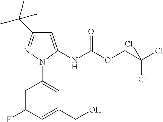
C1=C(NC(OCC(Cl)(Cl)Cl)=O)N(C2=CC(CO)=CC(F)=C2)N=C1C(C)(C)C
